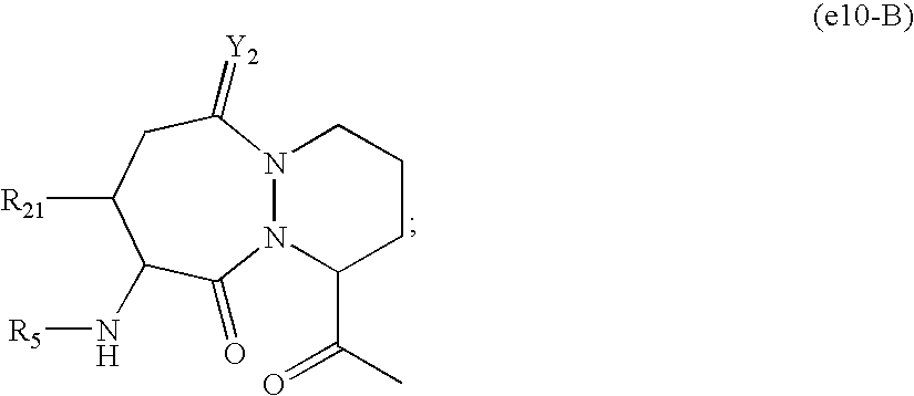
N12N(C(C(C)=O)CCC1)C(=O)C(N[R5])C([R21])CC2=[Y2]
